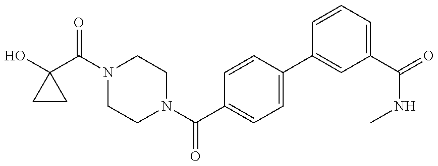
OC1(C(N2CCN(C(C3=CC=C(C4=CC(C(NC)=O)=CC=C4)C=C3)=O)CC2)=O)CC1
